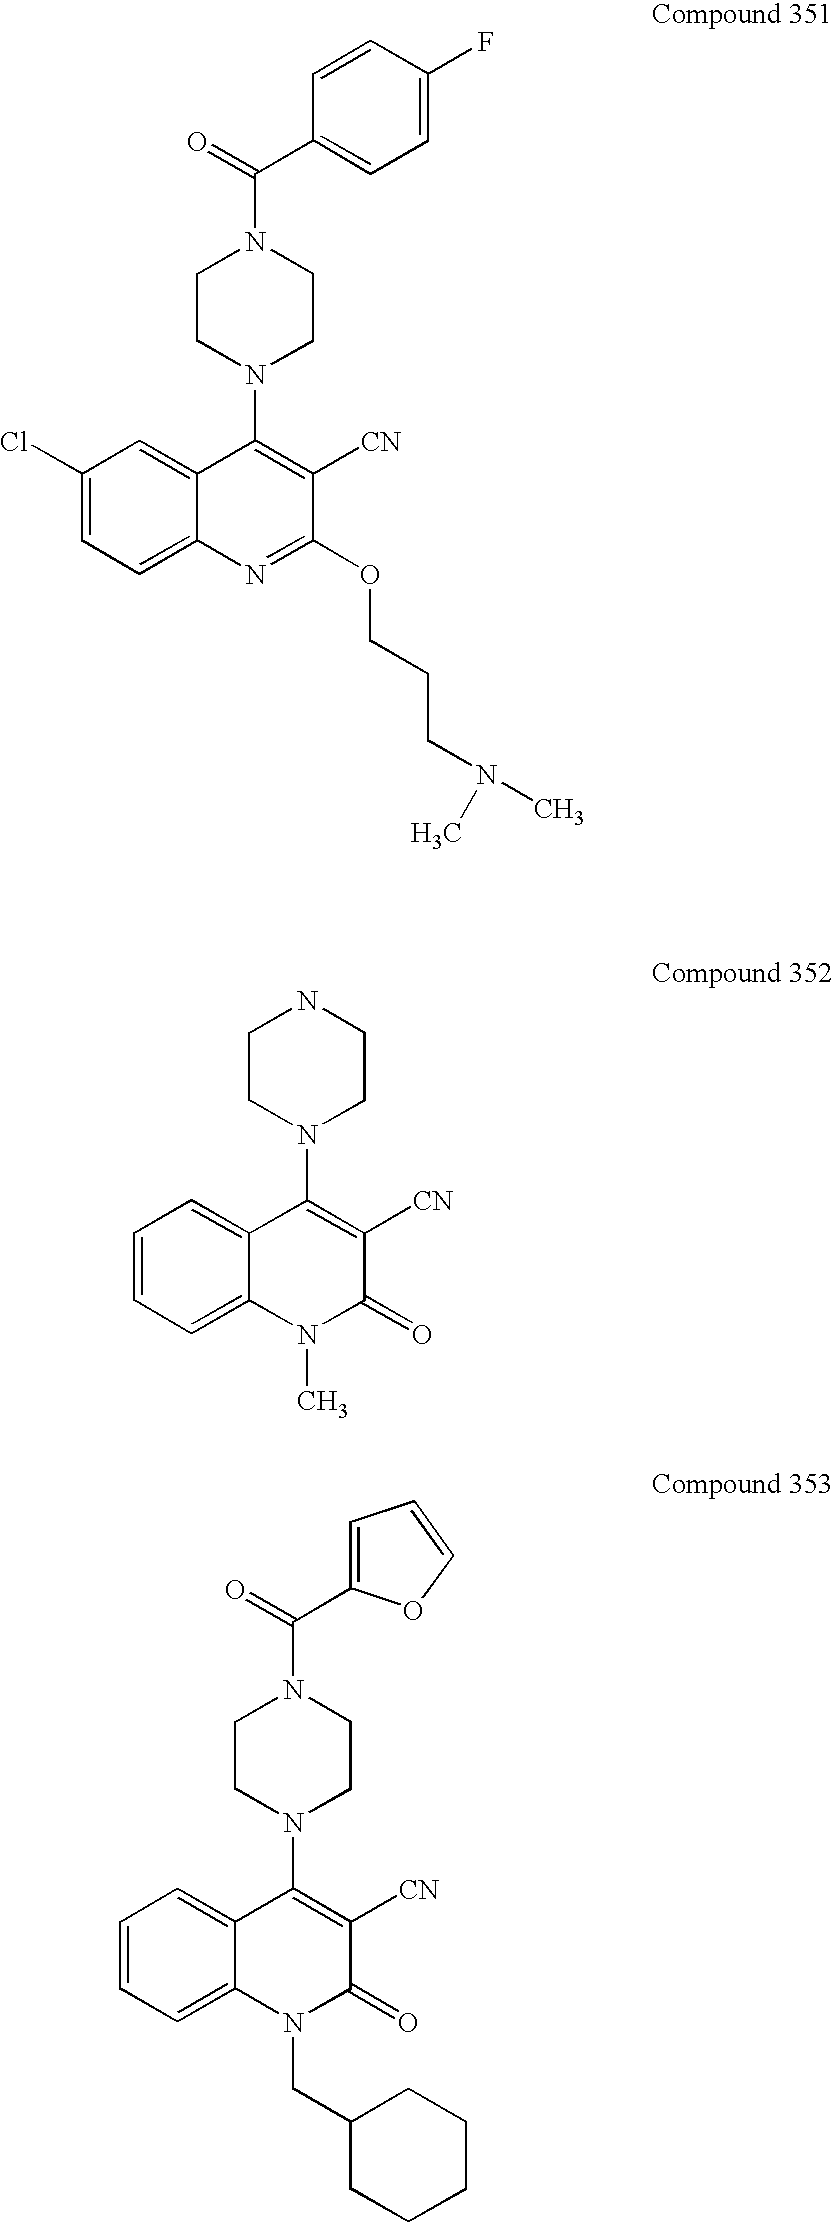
N1CCN(C2=C([CN])C(=O)N(C)C3=CC=CC=C23)CC1.C(=O)(N1CCN(C2=C([CN])C(=O)N(CC3CCCCC3)C3=CC=CC=C23)CC1)C1=CC=CO1.C(=O)(N1CCN(C2=C([CN])C(OCCCN(C)C)=NC3=CC=C(Cl)C=C23)CC1)C1=CC=C(F)C=C1
